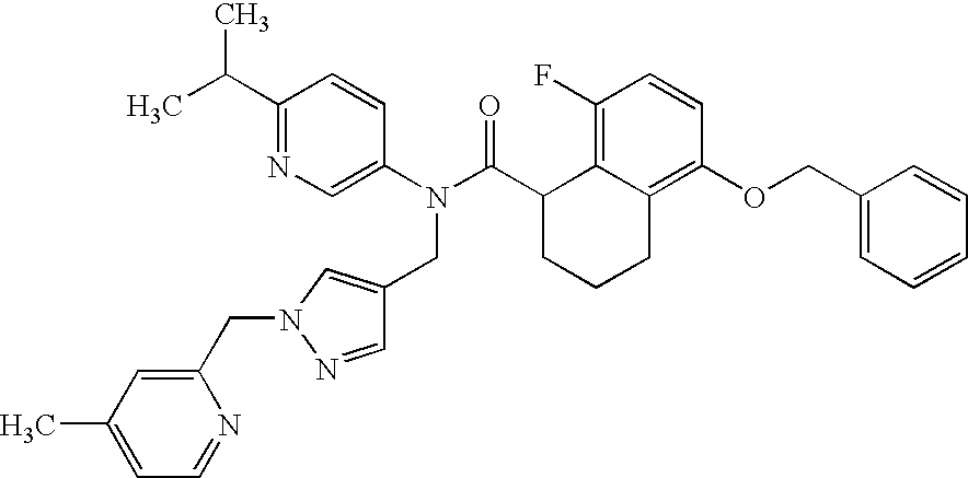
C1(C(C)C)=NC=C(N(C(C2CCCC3=C(OCC4=CC=CC=C4)C=CC(F)=C23)=O)CC2=CN(CC3=CC(C)=CC=N3)N=C2)C=C1
